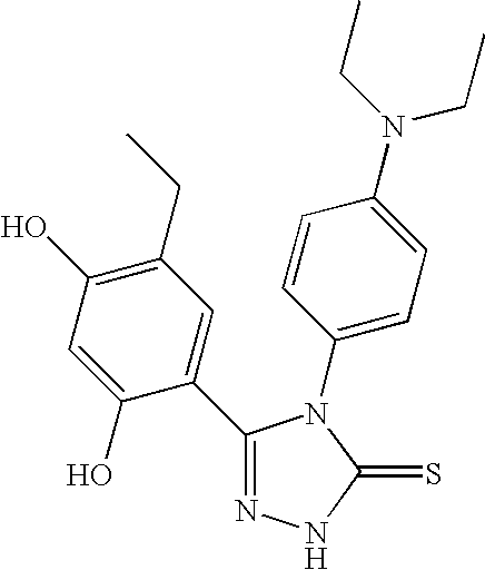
C1(C2=CC(CC)=C(O)C=C2O)=NNC(=S)N1C1=CC=C(N(CC)CC)C=C1
